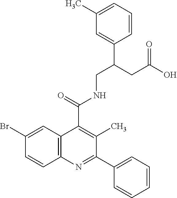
C1=CC2=C(C=C1Br)C(C(=O)NCC(CC(O)=O)C1=CC(C)=CC=C1)=C(C)C(C1=CC=CC=C1)=N2
